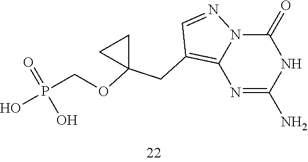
N1=C(N)NC(=O)N2C1=C(CC1(OCP(O)(=O)O)CC1)C=N2
